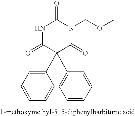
N1C(=O)C(C2=CC=CC=C2)(C2=CC=CC=C2)C(=O)N(COC)C1=O
